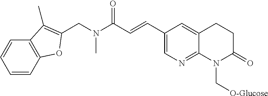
C1(C=CC(=O)N(C)CC2=C(C)C3=C(C=CC=C3)O2)=CN=C2C(=C1)CCC(=O)N2C[O-Glucose]
